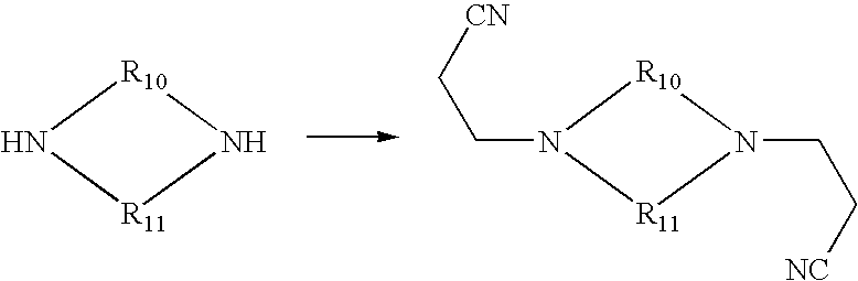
N1[R11]N[R10]1.N1(CC[CN])[R11]N(CC[NC])[R10]1
